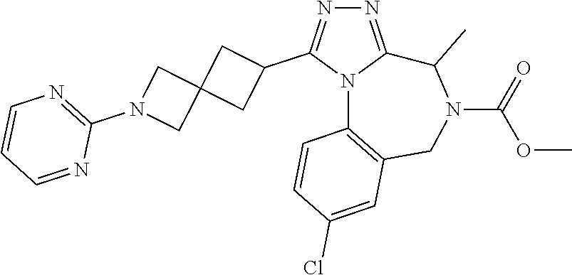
N1=C2N(C(C3CC4(C3)CN(C3=NC=CC=N3)C4)=N1)C1=C(CN(C(OC)=O)C2C)C=C(Cl)C=C1
